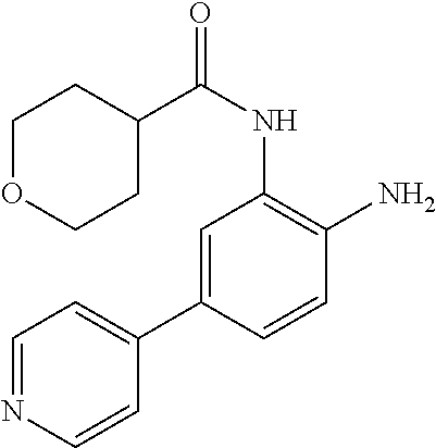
C1=C(C2=CC=NC=C2)C=CC(N)=C1NC(=O)C1CCOCC1
